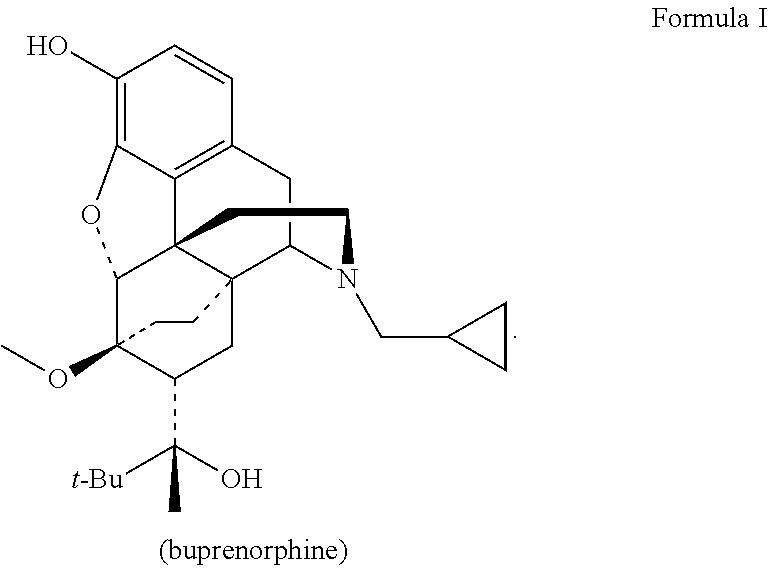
C1(O)=C2C3=C(C=C1)CC1C45C3(C(C(OC)(C(C([t-Bu])(O)C)C4)CC5)O2)CCN1CC1CC1
